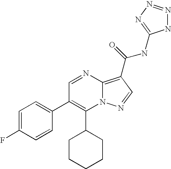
C1(C2CCCCC2)=C(C2=CC=C(F)C=C2)C=NC2=C(C(=O)NC3=NN=NN3)C=NN12
